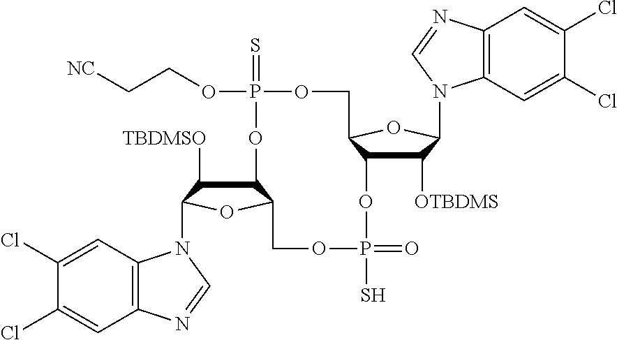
C12=C(C=C(Cl)C(Cl)=C1)N(C1C([OTBDMS])C3C(O1)COP(OCC[NC])(=S)OC1C([TBDMSO])C(N4C5=C(C=C(Cl)C(Cl)=C5)N=C4)OC1COP(=O)(S)O3)C=N2
